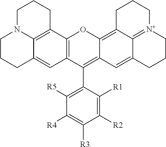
C1N2C3=C(CC1)C1=C(C=C3CCC2)C(C2=C([R5])C([R4])=C([R3])C([R2])=C2[R1])=C2C(=C3C4=[N+](CCCC4=C2)CCC3)O1
